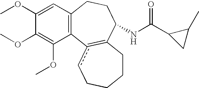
C1(OC)=CC2=C(C(OC)=C1OC)c1cCCCCC=1C(NC(C1CC1C)=O)CC2
